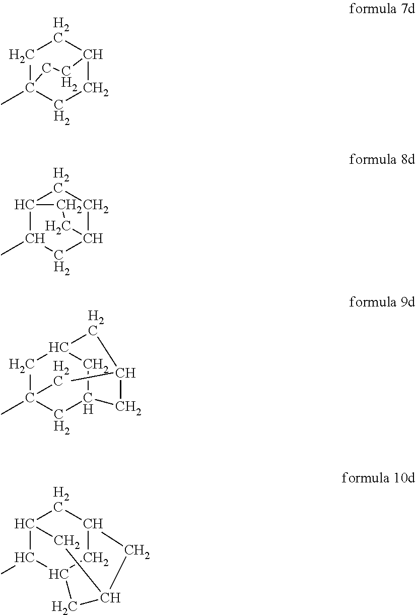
C1C2(C)CCC(C1)CC2.C12C(C)CC(CC1)CC2.C1C2(C)CC3CC1CC(C2)C3.C12C(C)C3CC(C1)CC(C3)C2
